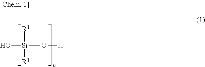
O[Si]([R1])([R1])O[H]
